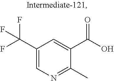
C1(C(F)(F)F)=CN=C(C)C(C(O)=O)=C1
